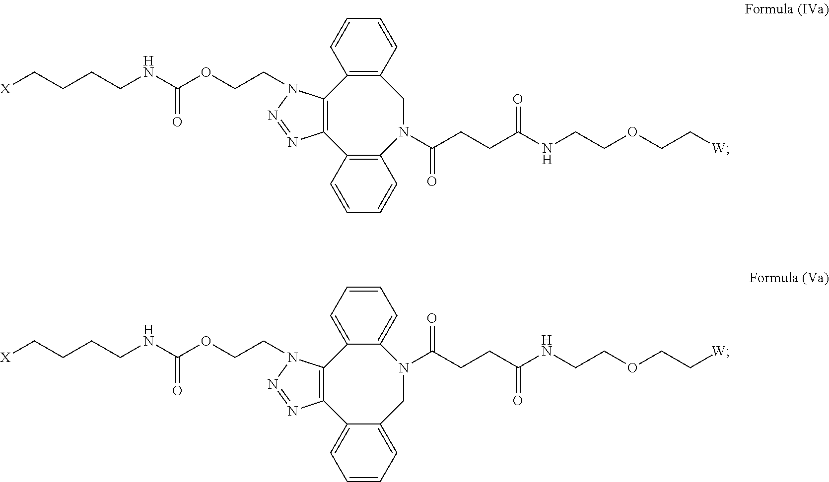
[X]CCCCNC(OCCN1C2=C(C3=C(N(C(CCC(NCCOCC[W])=O)=O)CC4=C2C=CC=C4)C=CC=C3)N=N1)=O.[X]CCCCNC(OCCN1C2=C(C3=CC=CC=C3CN(C(CCC(NCCOCC[W])=O)=O)C3=CC=CC=C23)N=N1)=O
